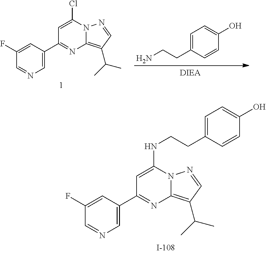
C1=C(Cl)N2C(=C(C(C)C)C=N2)N=C1C1=CN=CC(F)=C1.C1=C(CCN)C=CC(O)=C1.C1=C(NCCC2=CC=C(O)C=C2)N2C(=C(C(C)C)C=N2)N=C1C1=CN=CC(F)=C1
